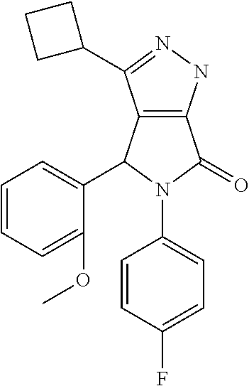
C12=C(NN=C1C1CCC1)C(=O)N(C1=CC=C(F)C=C1)C2C1=CC=CC=C1OC
